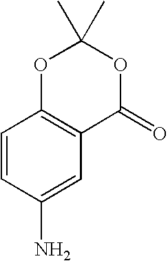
C1=CC(N)=CC2=C1OC(C)(C)OC2=O
